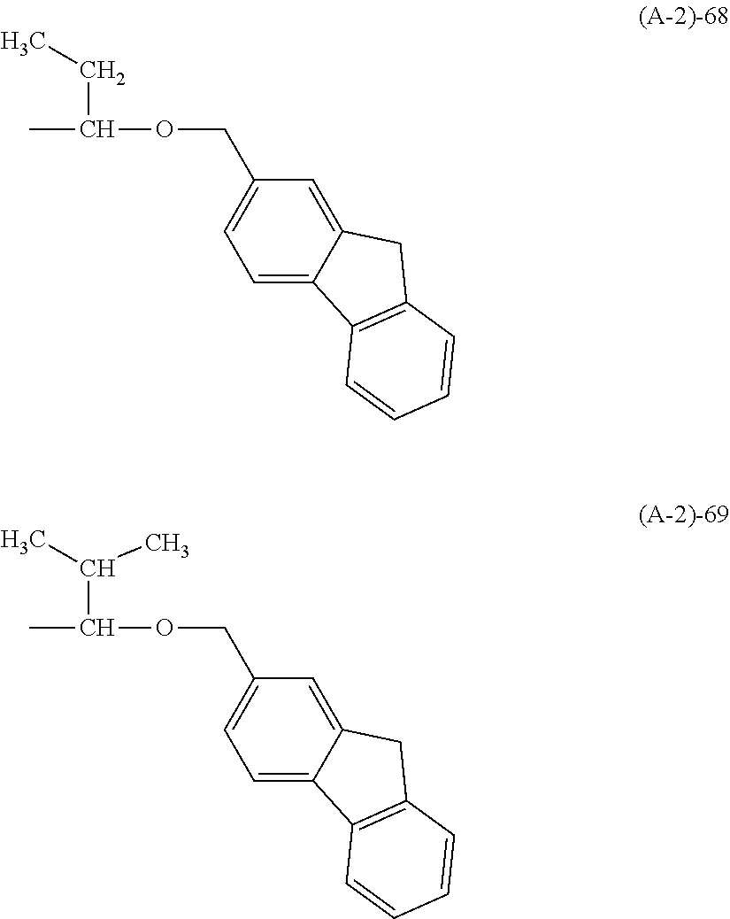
CC(OCC1=CC=C2C(=C1)CC1=C2C=CC=C1)CC.CC(OCC1=CC=C2C(=C1)CC1=C2C=CC=C1)C(C)C
